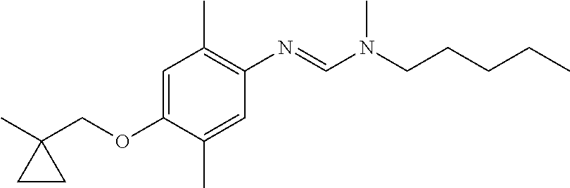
CC1(COC2=CC(C)=C(N=CN(C)CCCCC)C=C2C)CC1
